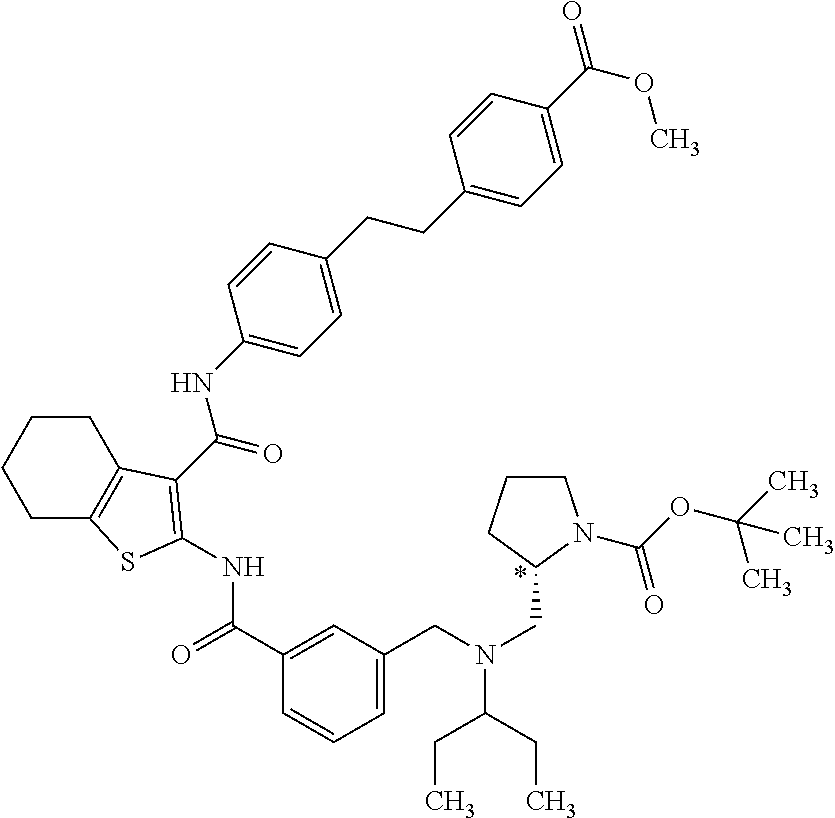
N(C1=CC=C(CCC2=CC=C(C(=O)OC)C=C2)C=C1)C(=O)C1=C(NC(=O)C2=CC(CN(CC3N(C(=O)OC(C)(C)C)CCC3)C(CC)CC)=CC=C2)SC2=C1CCCC2
